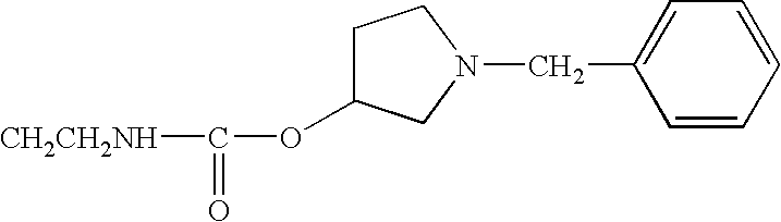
C1C(OC([CH2CH2NH])=O)CN(CC2=CC=CC=C2)C1
